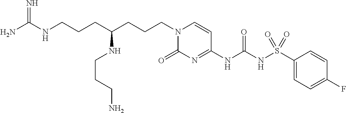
N1(CCCC(NCCCN)CCCNC(N)=N)C(=O)N=C(NC(NS(C2=CC=C(F)C=C2)(=O)=O)=O)C=C1
